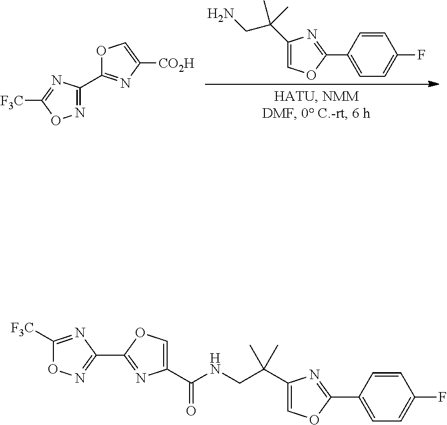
C1=C(C(C)(CN)C)N=C(C2=CC=C(F)C=C2)O1.O1C(C2=NOC([F3C])=N2)=NC([CO2H])=C1.C1(C2=NC(C(NCC(C3=COC(C4=CC=C(F)C=C4)=N3)(C)C)=O)=CO2)=NOC([F3C])=N1
